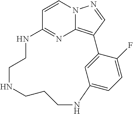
C1=CC2=NC3=C(C=NN13)C1=CC(=CC=C1F)NCCCNCCN2
